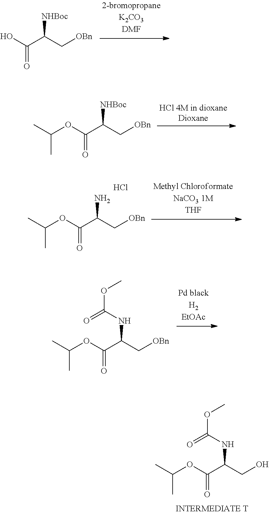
CC(OC(C(CO)NC(OC)=O)=O)C.OC(C(C[OBn])[NHBoc])=O.CC(OC(C(C[OBn])[NHBoc])=O)C.CC(OC(C(C[OBn])N)=O)C.Cl.CC(OC(C(C[OBn])NC(OC)=O)=O)C
